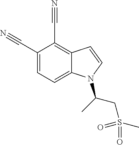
C1(C#N)=CC=C2C(=C1C#N)C=CN2C(C)CS(C)(=O)=O
